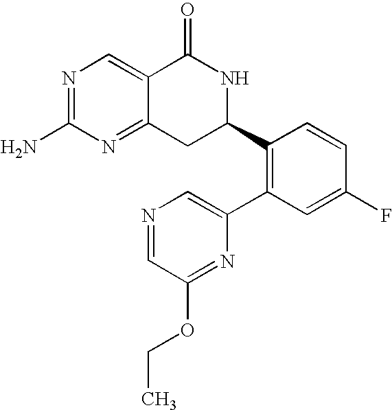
N1=C(N)N=C2C(=C1)C(=O)NC(C1=C(C3=CN=CC(OCC)=N3)C=C(F)C=C1)C2
